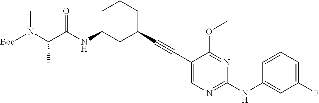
[Boc]N(C(C(NC1CC(C#CC2=CN=C(NC3=CC(F)=CC=C3)N=C2OC)CCC1)=O)C)C
